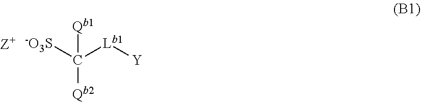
C([Qb2])([Qb1])([Lb1][Y])[ -O3S]
